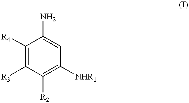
C1([R4])=C([R3])C([R2])=C([NHR1])C=C1N
